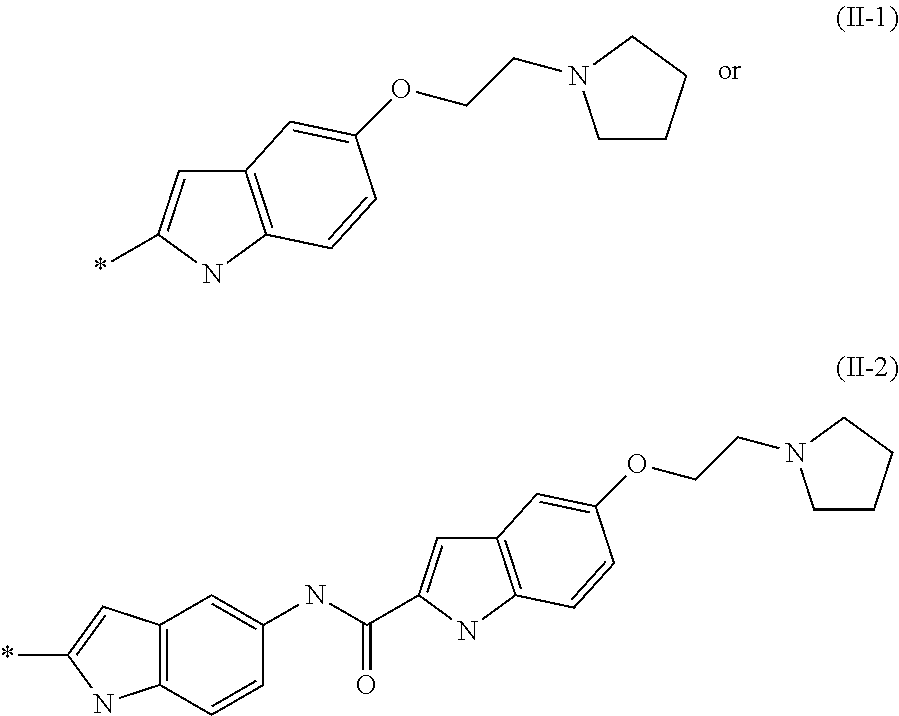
C1=C(*)NC2=C1C=C(OCCN1CCCC1)C=C2.C1=C(C(NC2=CC3=C(C=C2)NC(*)=C3)=O)NC2=C1C=C(OCCN1CCCC1)C=C2
